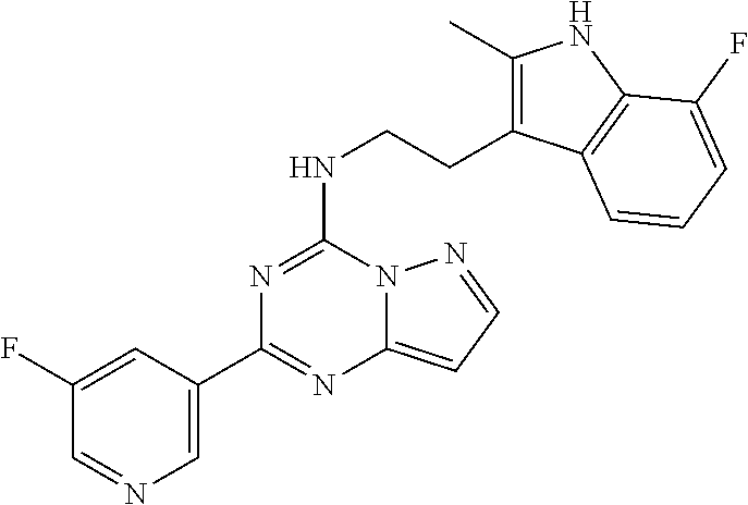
N12C(=CC=N1)N=C(C1=CN=CC(F)=C1)N=C2NCCC1=C(C)NC2=C1C=CC=C2F
